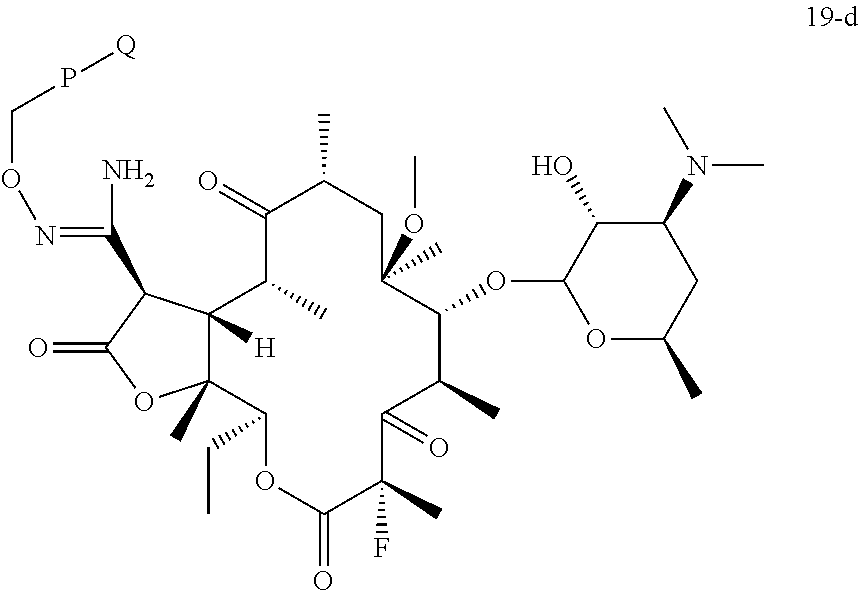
C12([H])C(C)(C(CC)OC(=O)C(C)(F)C(=O)C(C)C(OC3OC(C)CC(N(C)C)C3O)C(C)(OC)CC(C)C(=O)C1C)OC(=O)C2C(N)=NOCP[Q]
